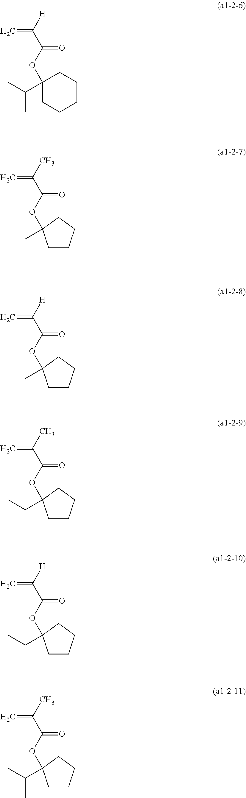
C1(OC(C([H])=C)=O)(C(C)C)CCCCC1.O(C(C(C)=C)=O)C1(C)CCCC1.O(C(C([H])=C)=O)C1(C)CCCC1.O(C(C(C)=C)=O)C1(CC)CCCC1.O(C(C([H])=C)=O)C1(CC)CCCC1.O(C(C(C)=C)=O)C1(C(C)C)CCCC1
